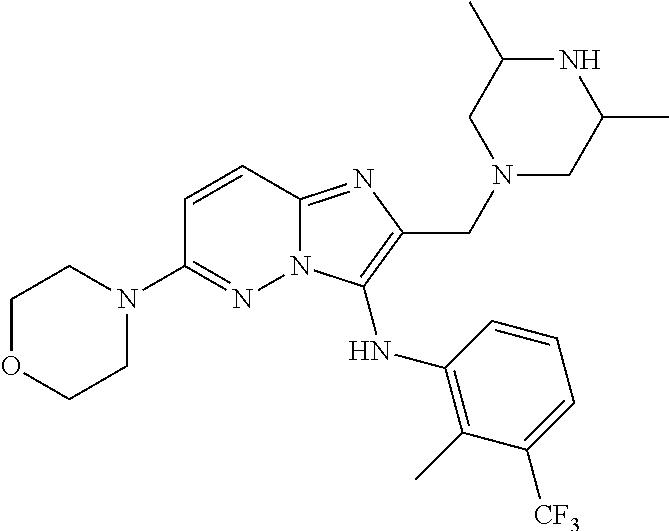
C1=CC2=NC(CN3CC(C)NC(C)C3)=C(NC3=C(C)C([CF3])=CC=C3)N2N=C1N1CCOCC1
